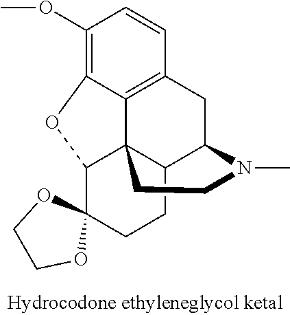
C1(OC)=C2C3=C(C=C1)CC1C4C3(C(C3(CC4)OCCO3)O2)CCN1C
